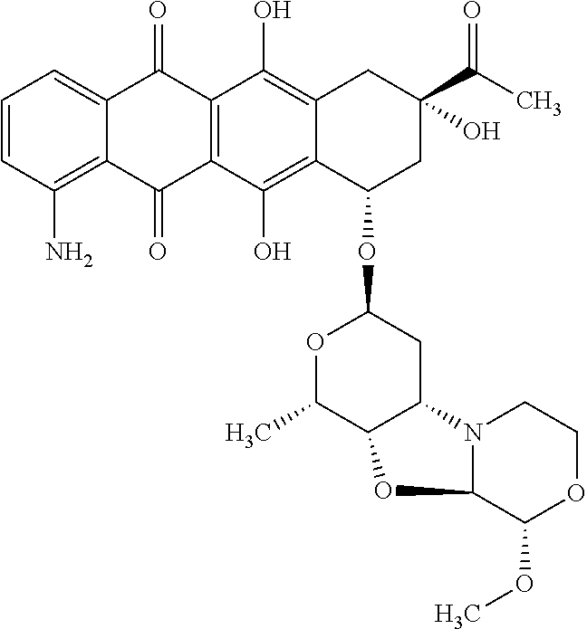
C1=CC(N)=C2C(=C1)C(=O)C1=C(C2=O)C(O)=C2C(=C1O)CC(C(C)=O)(O)CC2OC1OC(C)C2C(C1)N1C(C(OC)OCC1)O2
